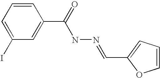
C1=C(I)C=C(C(=O)NN=CC2=CC=CO2)C=C1
